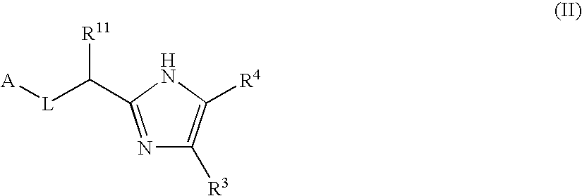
[A][L]C(C1=NC([R3])=C([R4])N1)[R11]
